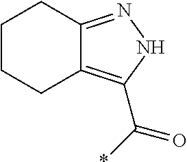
C12=NNC(C(*)=O)=C1CCCC2
